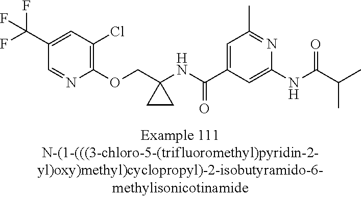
C1(C(F)(F)F)=CC(Cl)=C(OCC2(NC(C3=CC(C)=NC(NC(=O)C(C)C)=C3)=O)CC2)N=C1
